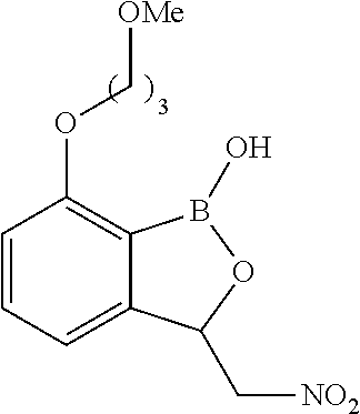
C1=CC=C2C(=C1OC[OMe])B(O)OC2C[NO2]
